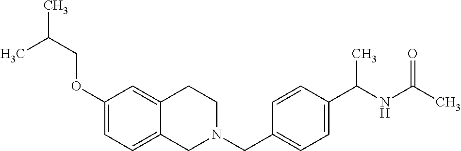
C1(OCC(C)C)=CC=C2C(=C1)CCN(CC1=CC=C(C(NC(C)=O)C)C=C1)C2
